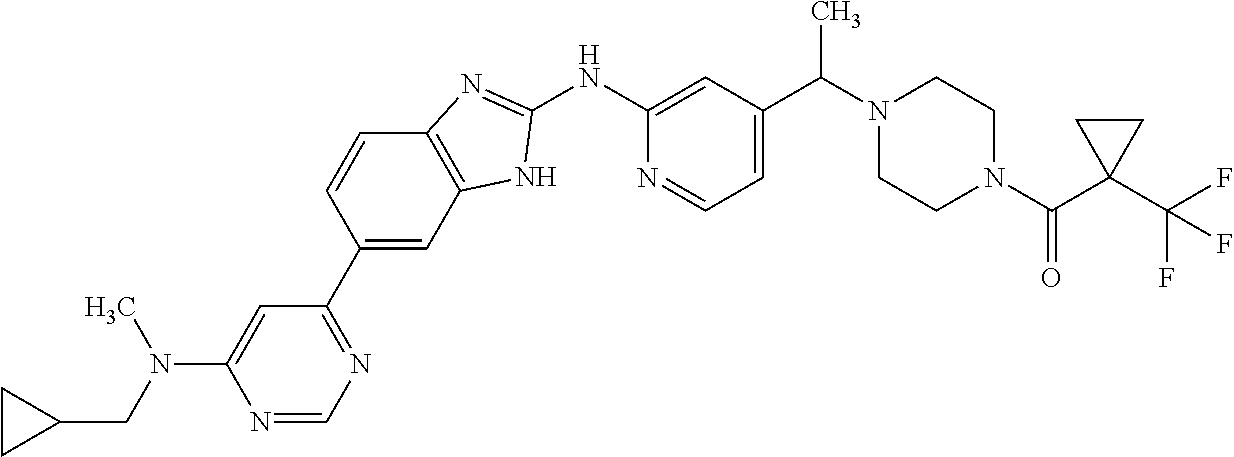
N1=CN=C(C2=CC3=C(C=C2)N=C(NC2=CC(C(N4CCN(C(C5(C(F)(F)F)CC5)=O)CC4)C)=CC=N2)N3)C=C1N(C)CC1CC1
